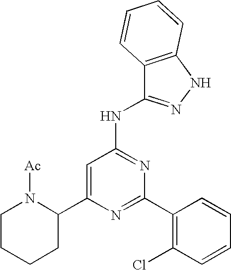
C1=C(C2N([Ac])CCCC2)N=C(C2=C(Cl)C=CC=C2)N=C1NC1=NNC2=C1C=CC=C2
